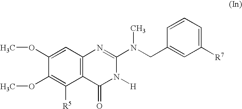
C1(OC)=CC2=C(C([R5])=C1OC)C(=O)N([H])C(N(CC1=CC([R7])=CC=C1)C)=N2
